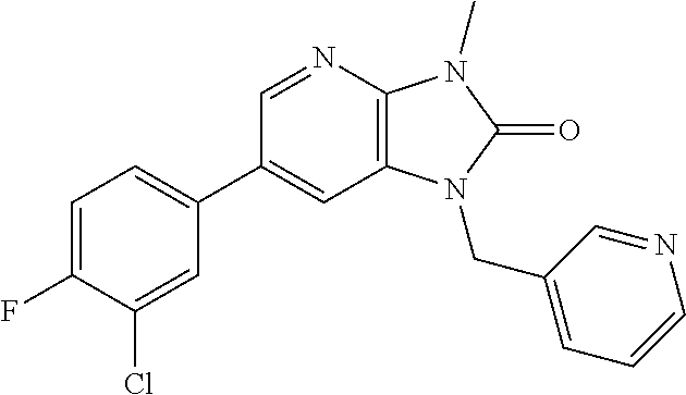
C1(C2=CC=C(F)C(Cl)=C2)=CC2=C(N=C1)N(C)C(=O)N2CC1=CC=CN=C1
